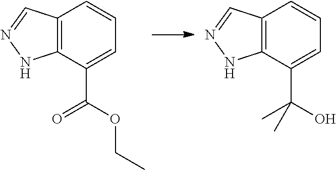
C12=C(C(C(OCC)=O)=CC=C1)NN=C2.C12=C(C(C(O)(C)C)=CC=C1)NN=C2
